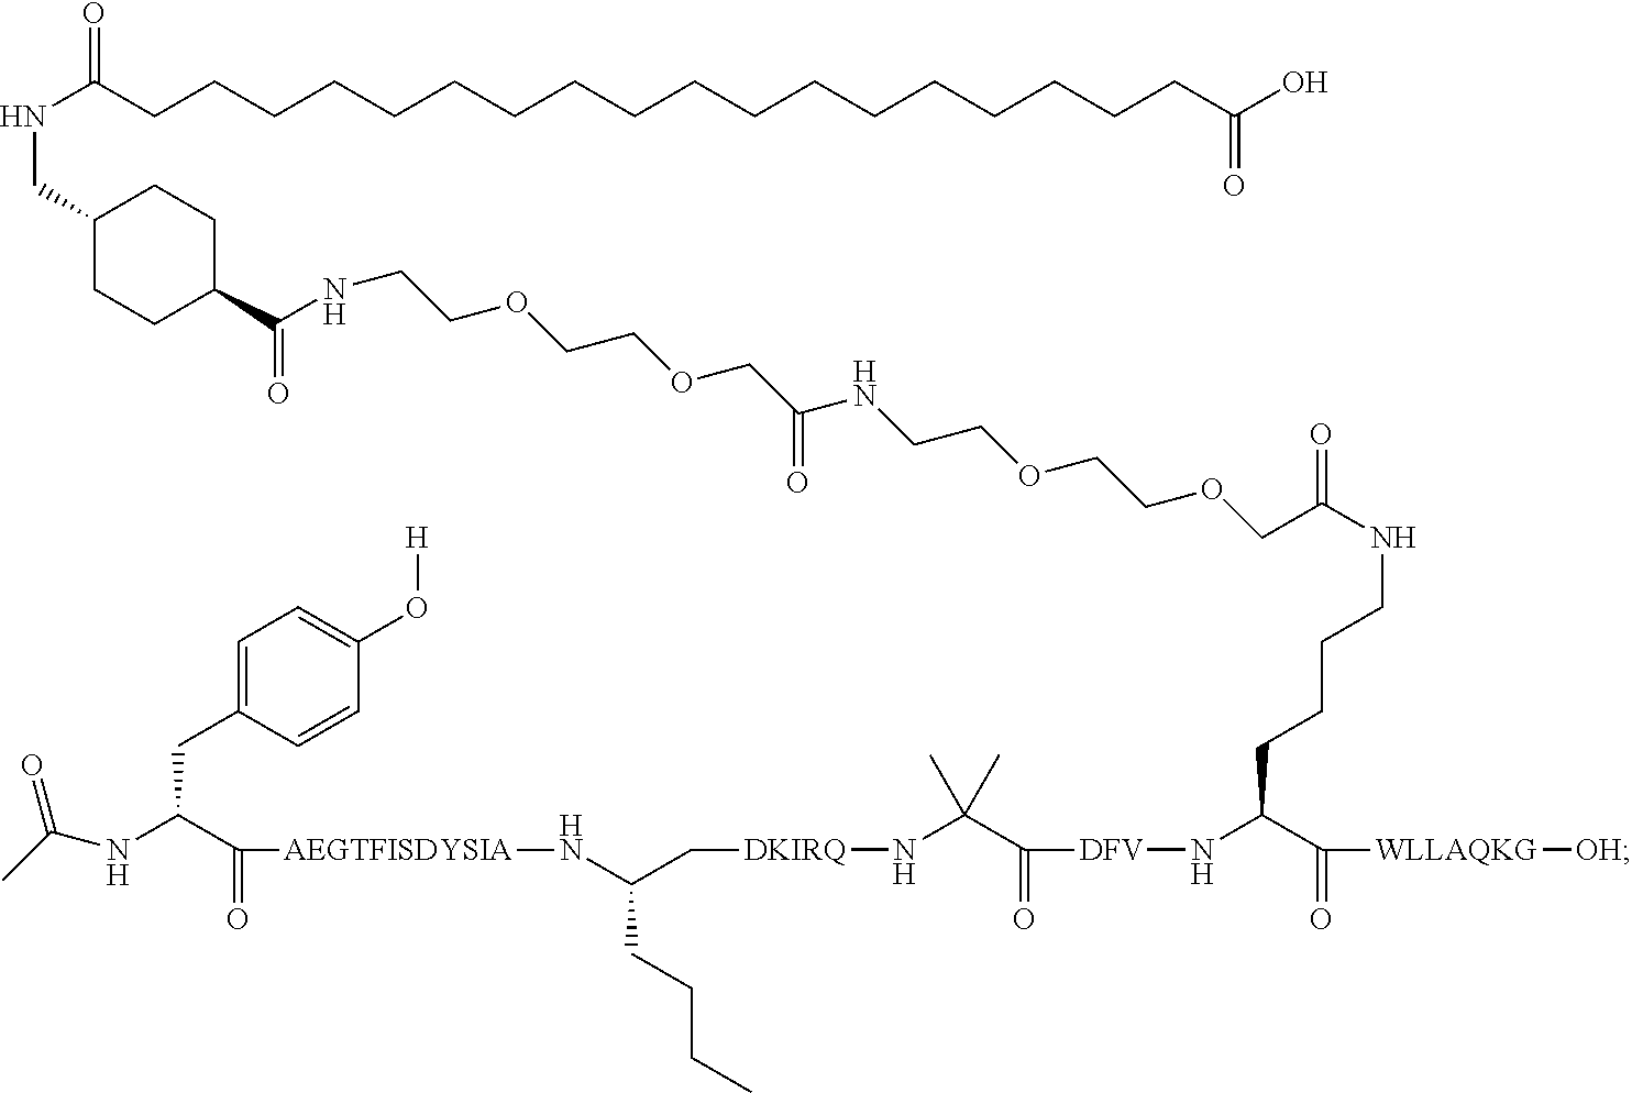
N(C(CCCCCCCCCCCCCCCCCCC(O)=O)=O)CC1CCC(C(=O)NCCOCCOCC(NCCOCCOCC(NCCCCC(C([WLLAQKG][OH])=O)N[DFV]C(C(N[DKIRQ]CC(N[AEGTFISDYSIA]C(C(NC(C)=O)CC2=CC=C(O[H])C=C2)=O)CCCC)(C)C)=O)=O)=O)CC1
